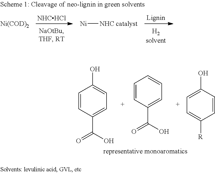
[NHCHCl].[Ni(COD)2].[Ni][NHC catalyst].C1=CC(C(=O)O)=CC=C1O.C1=CC(C(=O)O)=CC=C1.C1=C(O)C=CC([R])=C1
